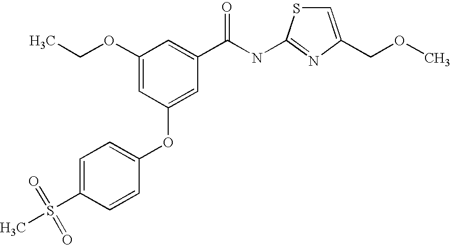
C1=C(S(C)(=O)=O)C=CC(OC2=CC(C(NC3=NC(COC)=CS3)=O)=CC(OCC)=C2)=C1
